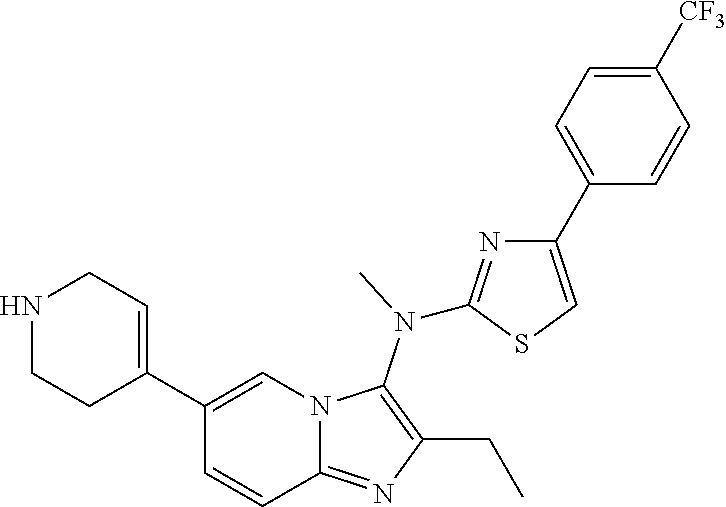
N1CCC(C2=CN3C(=NC(CC)=C3N(C)C3=NC(C4=CC=C([CF3])C=C4)=CS3)C=C2)=CC1
